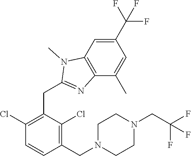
C1(Cl)=C(CC2=NC3=C(C=C(C(F)(F)F)C=C3C)N2C)C(Cl)=C(CN2CCN(CC(F)(F)F)CC2)C=C1
